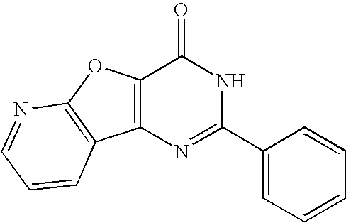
N1=C(C2=CC=CC=C2)NC(=O)C2=C1C1=C(O2)N=CC=C1
